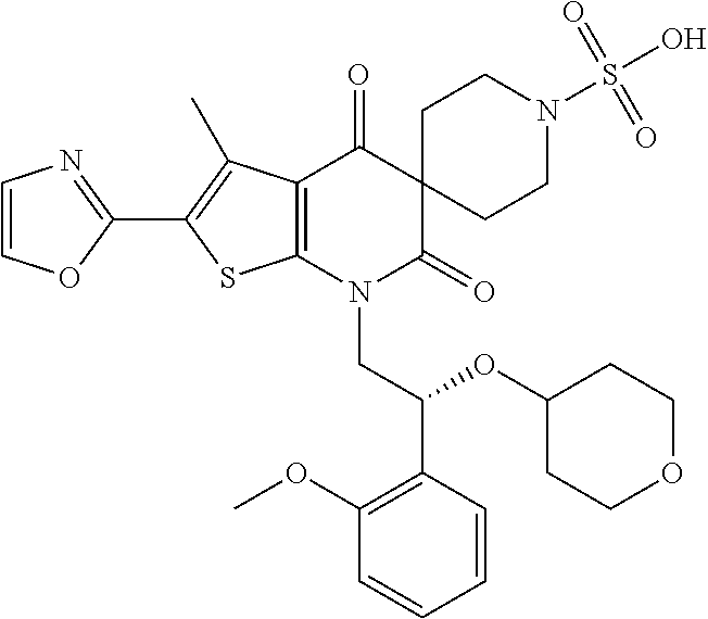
C1(C2=C(C)C3=C(S2)N(CC(OC2CCOCC2)C2=C(OC)C=CC=C2)C(=O)C2(C3=O)CCN(S(O)(=O)=O)CC2)=NC=CO1
